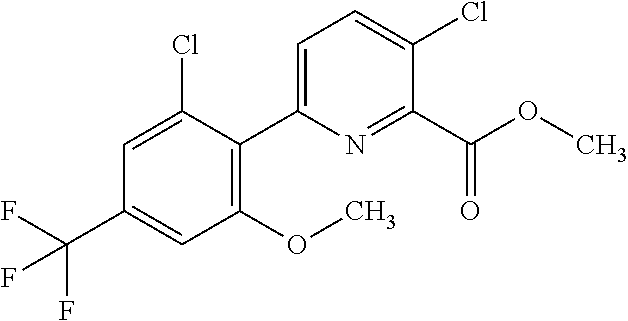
O(C)C(C1=NC(C2=C(OC)C=C(C(F)(F)F)C=C2Cl)=CC=C1Cl)=O
